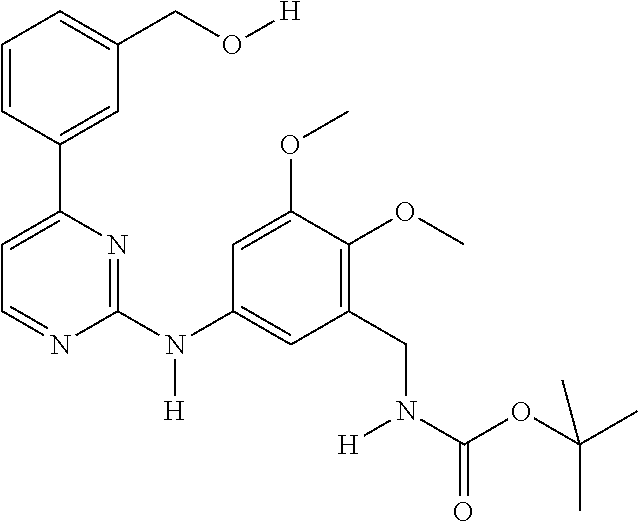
C1=CC(C2=CC=NC(N(C3=CC(CN(C(OC(C)(C)C)=O)[H])=C(OC)C(OC)=C3)[H])=N2)=CC(CO[H])=C1
